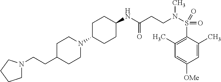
C1=C(C)C(S(N(C)CCC(=O)NC2CCC(N3CCC(CCN4CCCC4)CC3)CC2)(=O)=O)=C(C)C=C1[OMe]
